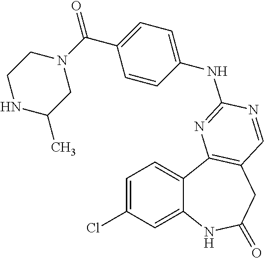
C12=CC(Cl)=CC=C1C1=C(CC(=O)N2)C=NC(NC2=CC=C(C(N3CCNC(C)C3)=O)C=C2)=N1
